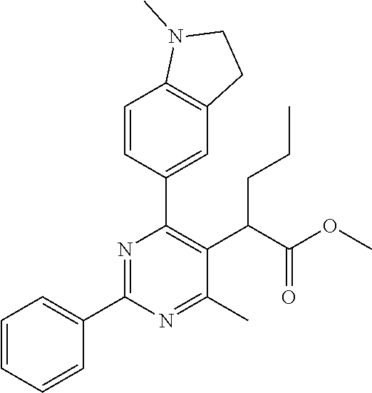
C1=CC=CC(C2=NC(C3=CC4=C(C=C3)N(C)CC4)=C(C(C(OC)=O)CCC)C(C)=N2)=C1
